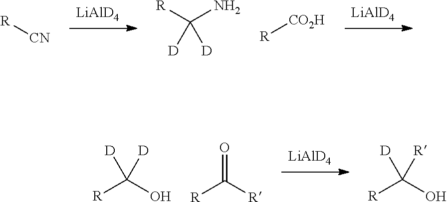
[LiAlD4].[LiAlD4].[R][CN].[R]C(N)([D])[D].[R][CO2H].[LiAlD4].[R]C(O)([D])[D].[R]C([R])=O.[R]C(O)([R])[D]
